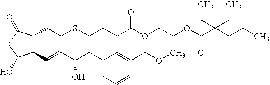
C1(C=CC(CC2=CC=CC(COC)=C2)O)C(CCSCCCC(OCCOC(C(CCC)(CC)CC)=O)=O)C(=O)CC1O
